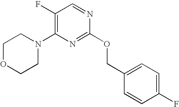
C1OCCN(C2=C(F)C=NC(OCC3=CC=C(F)C=C3)=N2)C1
